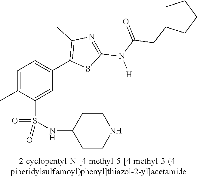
C1=C(C)C(S(NC2CCNCC2)(=O)=O)=CC(C2=C(C)N=C(N(C(=O)CC3CCCC3)[H])S2)=C1
